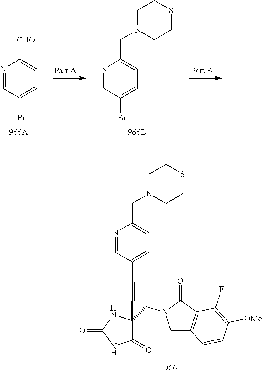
N1=CC(Br)=CC=C1[CHO].N1=CC(Br)=CC=C1CN1CCSCC1.N1=CC(C#CC2(CN3CC4=C(C3=O)C(F)=C([OMe])C=C4)C(=O)NC(=O)N2)=CC=C1CN1CCSCC1
